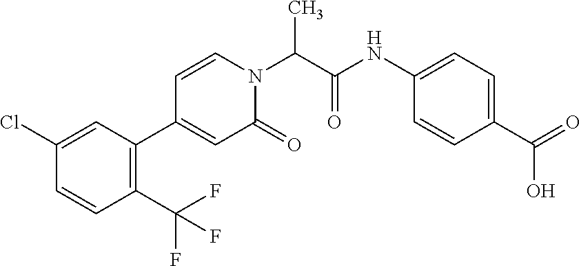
CC(N1C=CC(C2=C(C(F)(F)F)C=CC(Cl)=C2)=CC1=O)C(NC1=CC=C(C(=O)O)C=C1)=O
